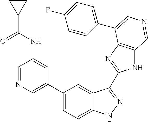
C1(C2=CN=CC(NC(C3CC3)=O)=C2)=CC=C2C(=C1)C(C1=NC3=C(N1)C=NC=C3C1=CC=C(F)C=C1)=NN2
